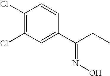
C1(Cl)=C(Cl)C=C(C(CC)=NO)C=C1
